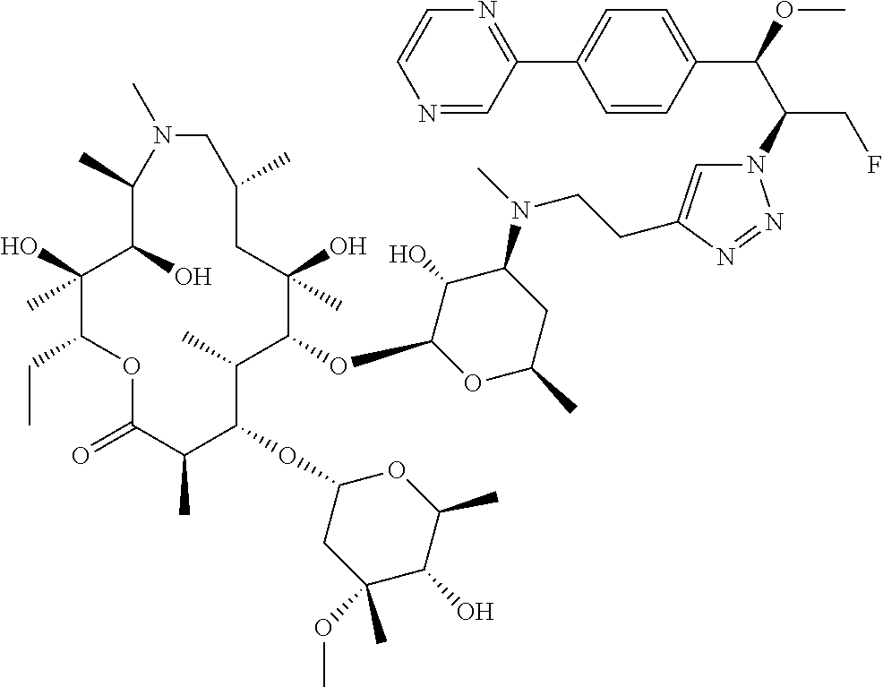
C1(O)(C)C(CC)OC(=O)C(C)C(OC2CC(OC)(C)C(O)C(C)O2)C(C)C(OC2OC(C)CC(N(C)CCC3=CN(C(C(OC)C4=CC=C(C5=NC=CN=C5)C=C4)CF)N=N3)C2O)C(O)(C)CC(C)CN(C)C(C)C1O
